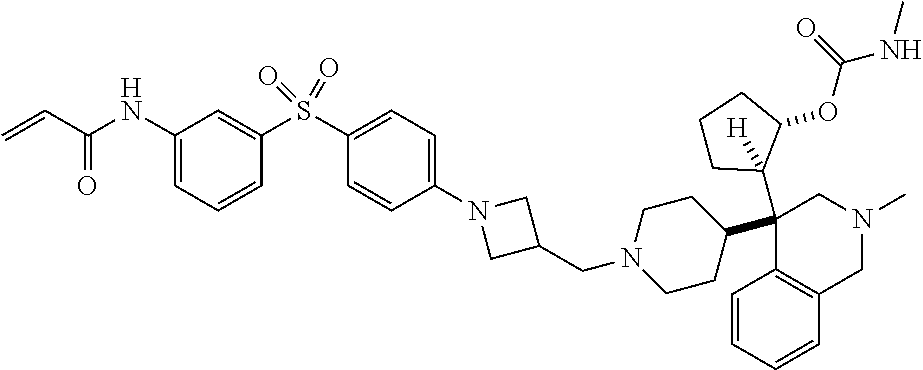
C1(S(C2=CC(NC(C=C)=O)=CC=C2)(=O)=O)=CC=C(N2CC(CN3CCC(C4(C5([H])CCCC5OC(=O)NC)C5=C(C=CC=C5)CN(C)C4)CC3)C2)C=C1
